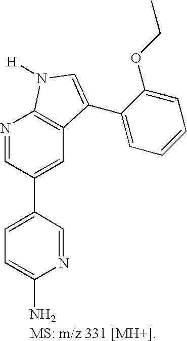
C1=C(C2=CC3=C(N=C2)N([H])C=C3C2=CC=CC=C2OCC)C=NC(N)=C1
